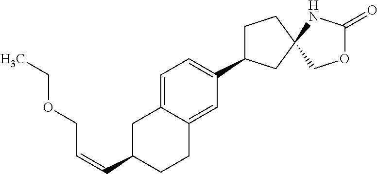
C1=C2C(=CC(C3CCC4(C3)COC(=O)N4)=C1)CCC(C=CCOCC)C2
